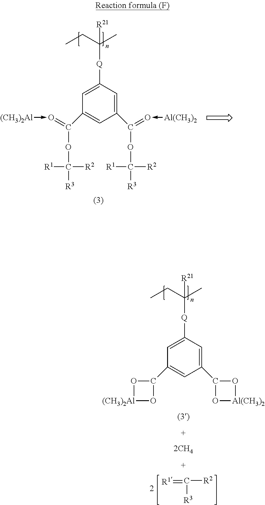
C1=C([Q]C(C)(CC)[R21])C=C(C(=O-[Al(CH3)2])OC([R3])([R2])[R1])C=C1C(OC([R3])([R2])[R1])=O-[(CH3)2Al].[R1]=C([R2])[R3].C1=C([Q]C(C)(CC)[R21])C=C(C2O[Al(CH3)2]O2)C=C1C1O[(CH3)2Al]O1
